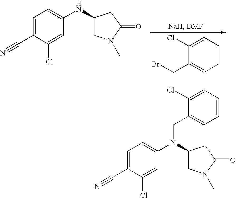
C1(Cl)=CC=CC=C1CBr.C1=C(C#N)C(Cl)=CC(NC2CN(C)C(=O)C2)=C1.C1=C(C#N)C(Cl)=CC(N(C2CN(C)C(=O)C2)CC2=CC=CC=C2Cl)=C1
